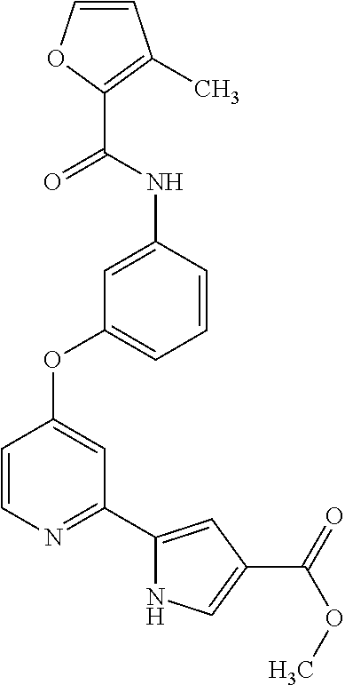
C1=CC(NC(C2=C(C)C=CO2)=O)=CC(OC2=CC(C3=CC(C(=O)OC)=CN3)=NC=C2)=C1
